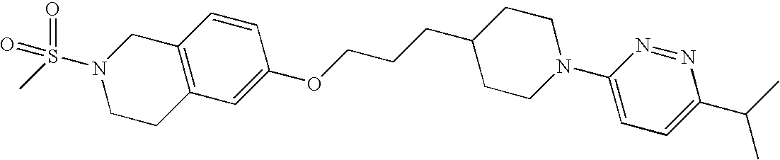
C12=C(C=C(OCCCC3CCN(C4=CC=C(C(C)C)N=N4)CC3)C=C1)CCN(S(C)(=O)=O)C2
